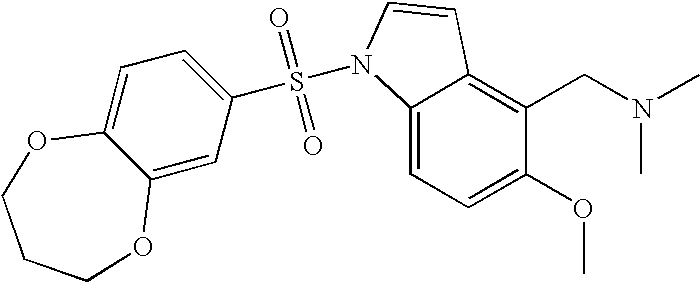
C1(OC)=CC=C2C(=C1CN(C)C)C=CN2S(=O)(=O)C1=CC=C2C(=C1)OCCCO2
